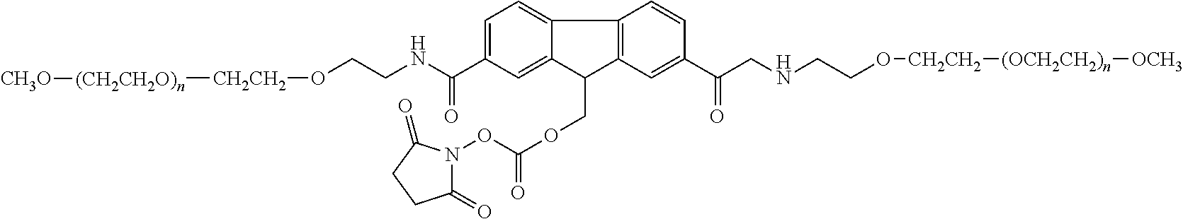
C(NCCO[CH2CH2][(CH2CH2O)n][CH3O])(=O)C1=CC=C2C(=C1)C(COC(ON1C(=O)CCC1=O)=O)C1=C2C=CC(C(CNCCO[CH2CH2][(OCH2CH2)n][OCH3])=O)=C1
